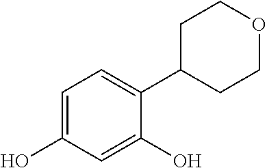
C1=C(O)C=C(O)C(C2CCOCC2)=C1
